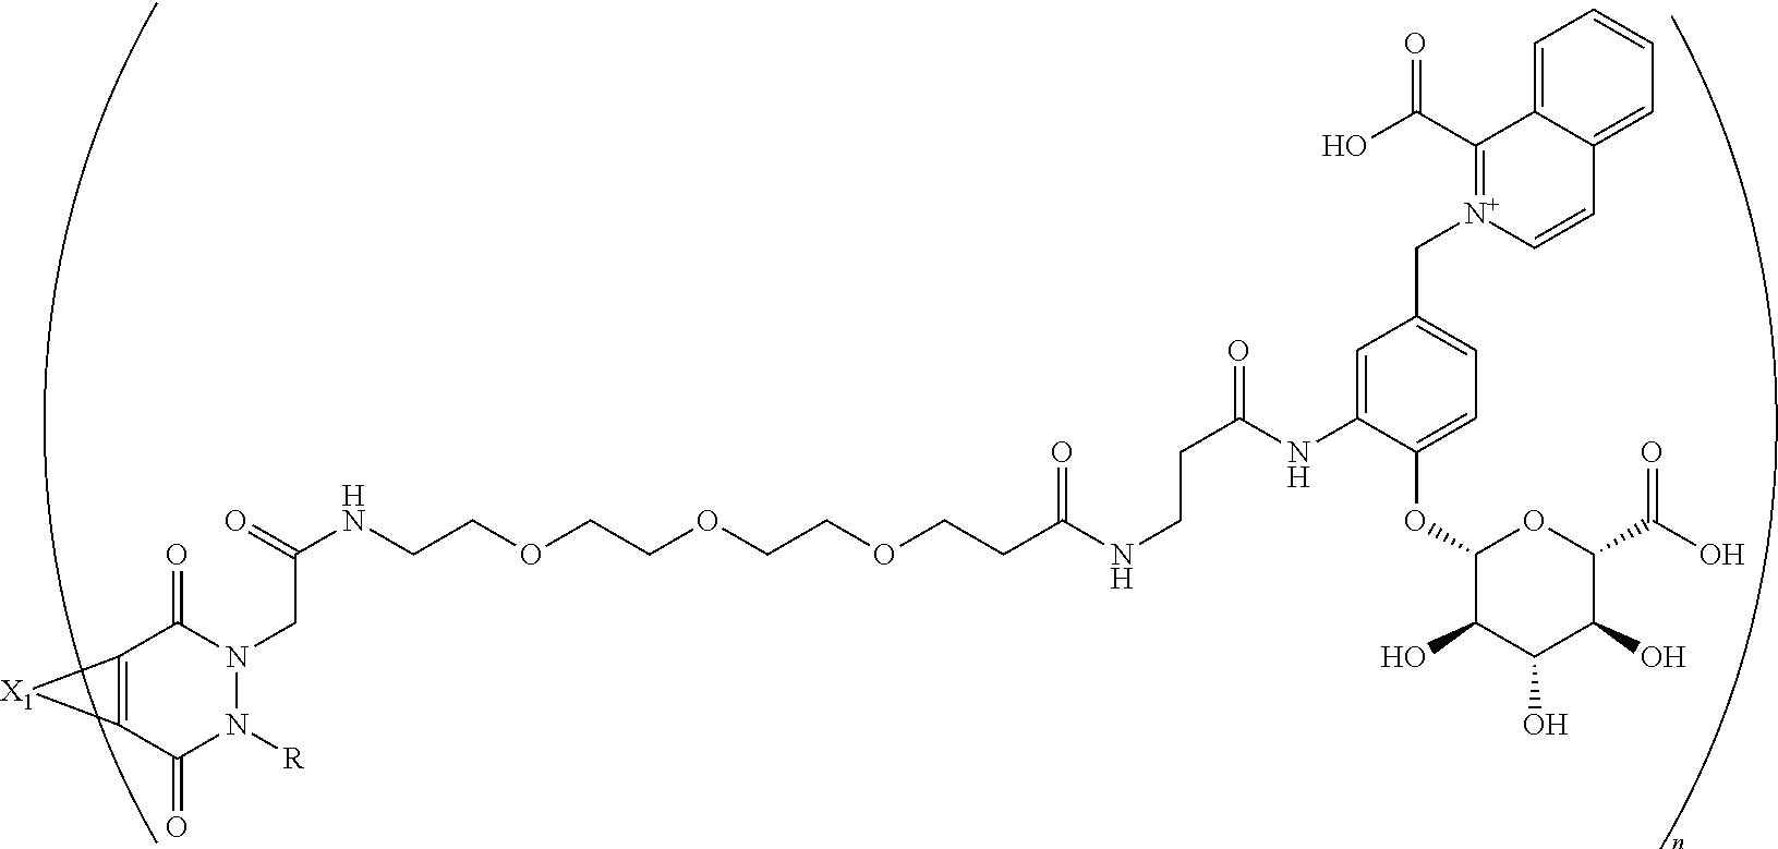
C(COCCOCCOCCC(NCCC(=O)NC1=CC(C[N+]2=C(C(O)=O)C3=CC=CC=C3C=C2)=CC=C1OC1C(O)C(O)C(O)C(C(O)=O)O1)=O)NC(=O)CN1C(=O)C2=C(C(=O)N1[R])[X1]2
